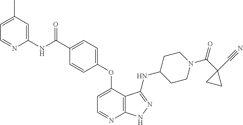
C1(NC(C2=CC=C(OC3=CC=NC4=C3C(NC3CCN(C(C5(C#N)CC5)=O)CC3)=NN4)C=C2)=O)=CC(C)=CC=N1
